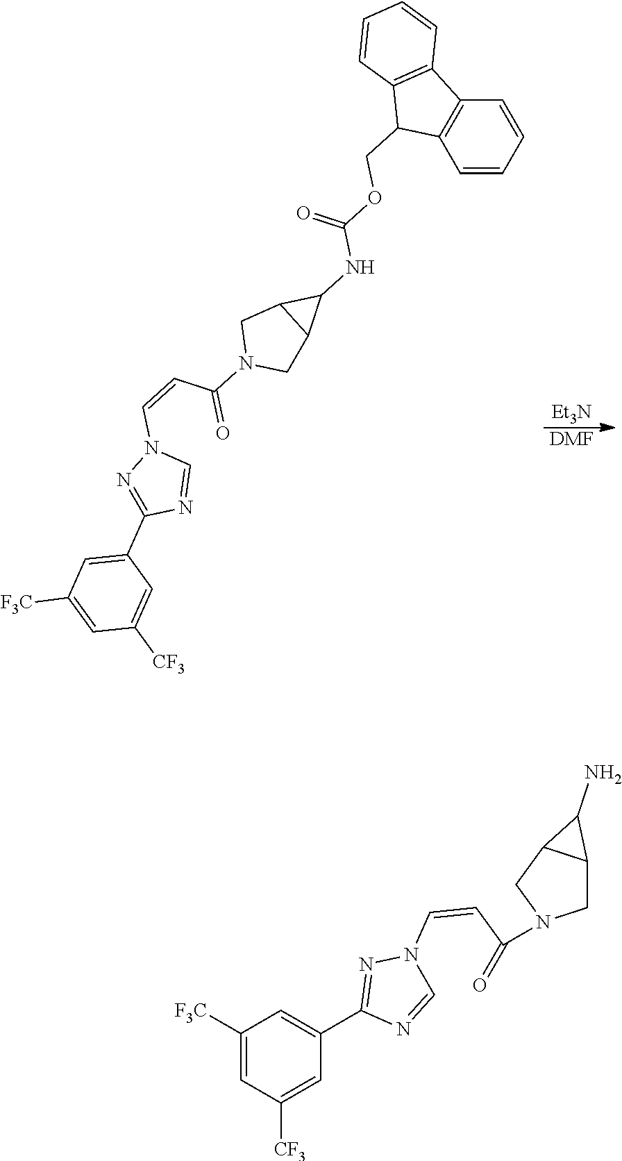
[Et3N].[DMF].C1=CC=CC2=C1C(COC(NC1C3C1CN(C(C=CN1N=C(C4=CC([F3C])=CC([CF3])=C4)N=C1)=O)C3)=O)C1=C2C=CC=C1.C1([F3C])=CC([CF3])=CC(C2=NN(C=CC(=O)N3CC4C(C3)C4N)C=N2)=C1
